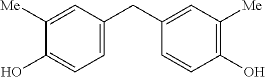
C1([Me])=CC(CC2=CC([Me])=C(O)C=C2)=CC=C1O
